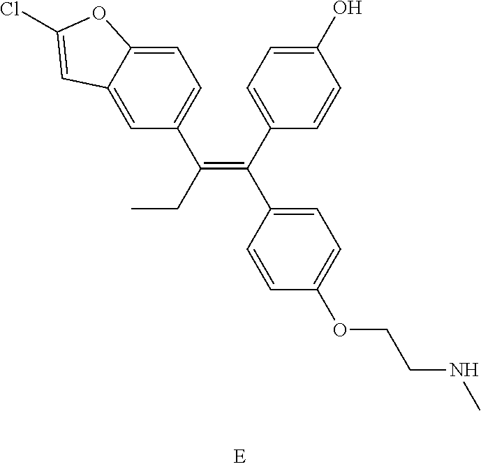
C1=C2C(=CC=C1C(CC)=C(C1=CC=C(O)C=C1)C1=CC=C(OCCNC)C=C1)OC(Cl)=C2
